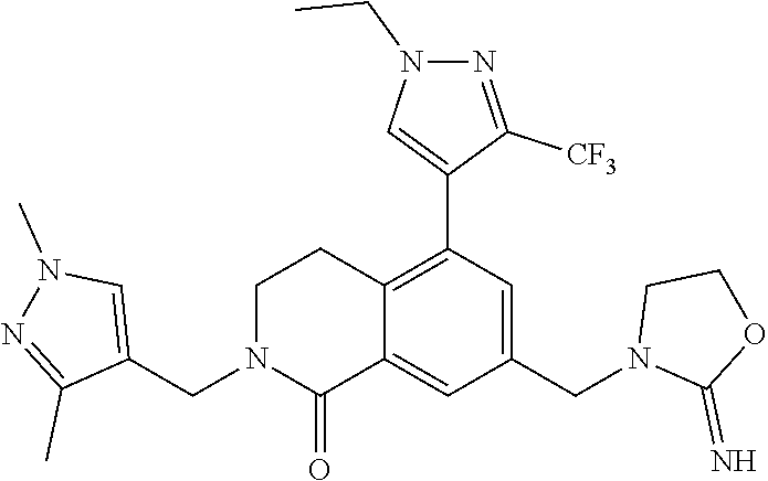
C12=C(C3=CN(CC)N=C3[CF3])C=C(CN3C(=N)OCC3)C=C1C(=O)N(CC1=CN(C)N=C1C)CC2
